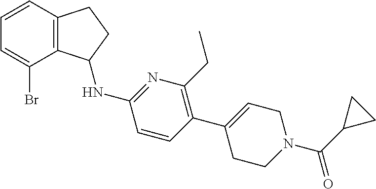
C1=CC2=C(C(Br)=C1)C(NC1=NC(CC)=C(C3=CCN(C(C4CC4)=O)CC3)C=C1)CC2
